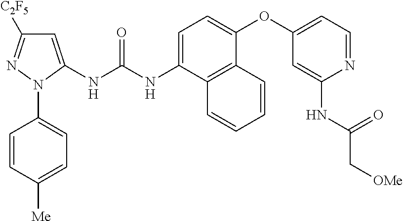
C1=CC([Me])=CC=C1N1C(NC(NC2=CC=C(OC3=CC=NC(NC(C[OMe])=O)=C3)C3=C2C=CC=C3)=O)=CC([C2F5])=N1
